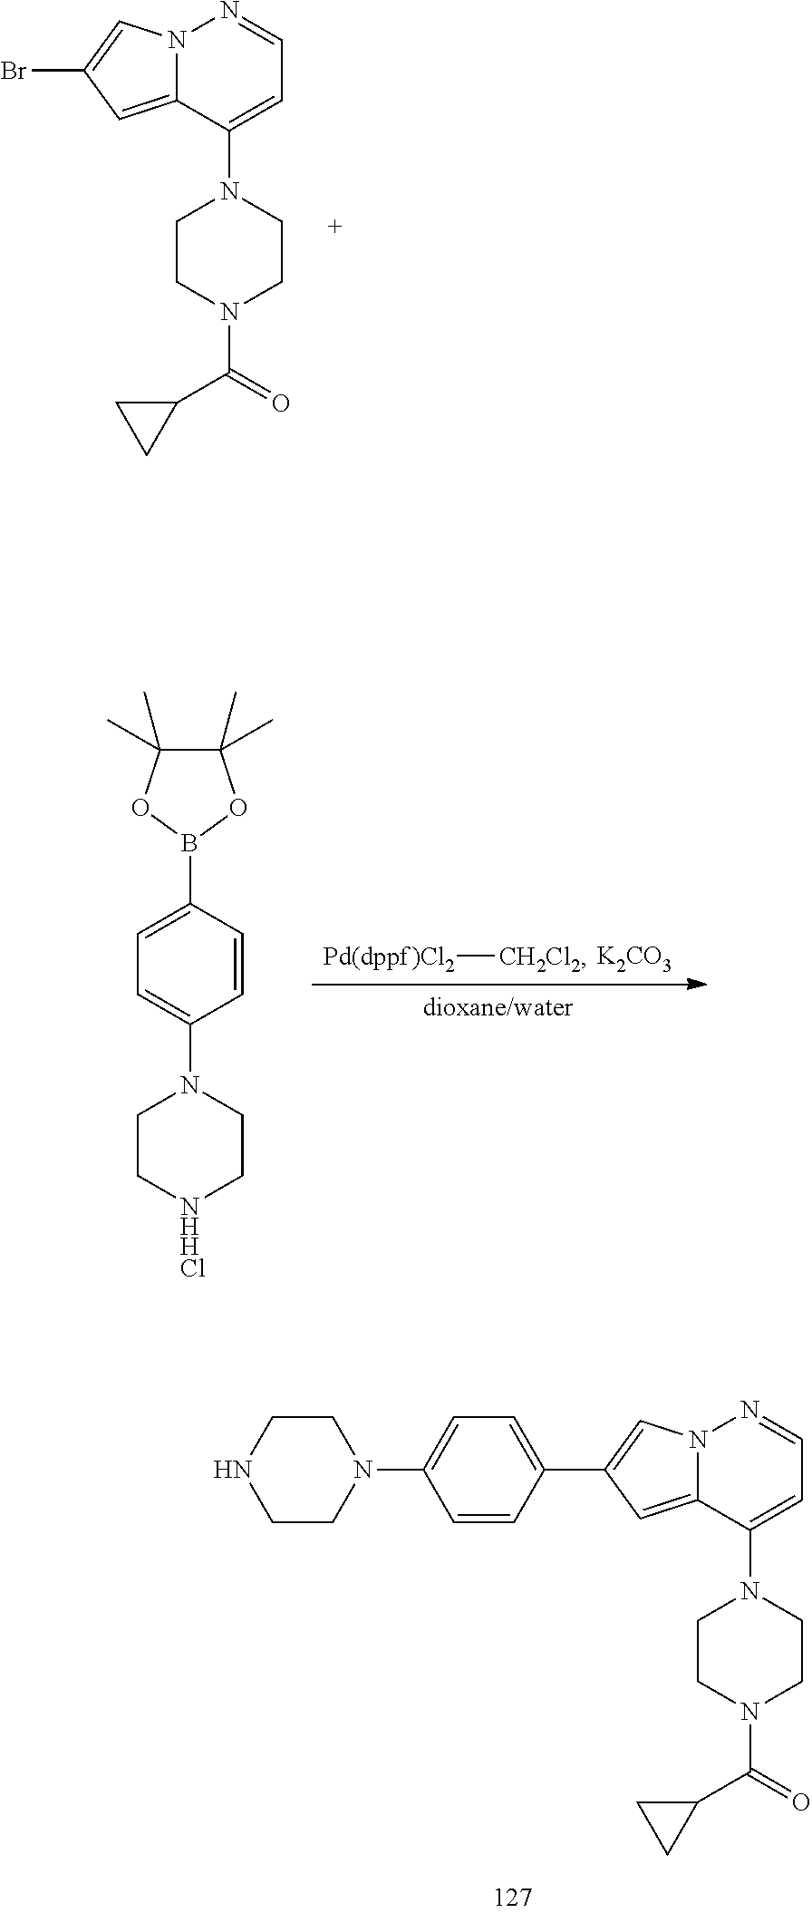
N12C(=CC(Br)=C1)C(N1CCN(C(=O)C3CC3)CC1)=CC=N2.[K2CO3].[Pd(dppf)Cl2][CH2Cl2].[dioxane/water].C1=C(N2CC[NHHCl]CC2)C=CC(B2OC(C)(C)C(C)(C)O2)=C1.N12C(=CC(C3=CC=C(N4CCNCC4)C=C3)=C1)C(N1CCN(C(=O)C3CC3)CC1)=CC=N2
